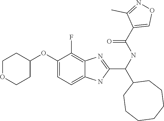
C1(C(C2CCCCCCC2)NC(C2=CON=C2C)=O)=NC2=C(F)C(OC3CCOCC3)=CC=C2N1
